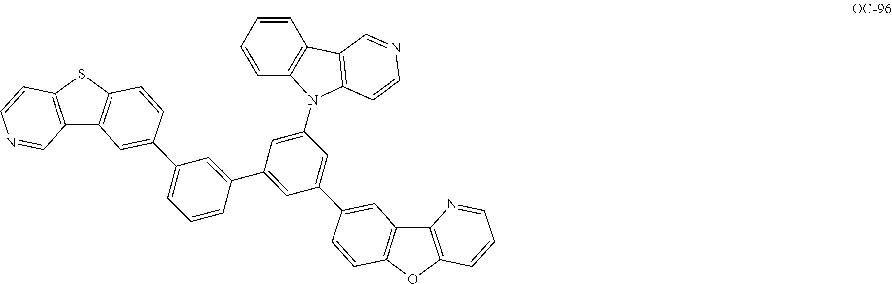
C12=C(SC3=C1C=C(C1=CC=CC(C4=CC(C5=CC6=C(OC7=C6N=CC=C7)C=C5)=CC(N5C6=C(C=CC=C6)C6=C5C=CN=C6)=C4)=C1)C=C3)C=CN=C2
